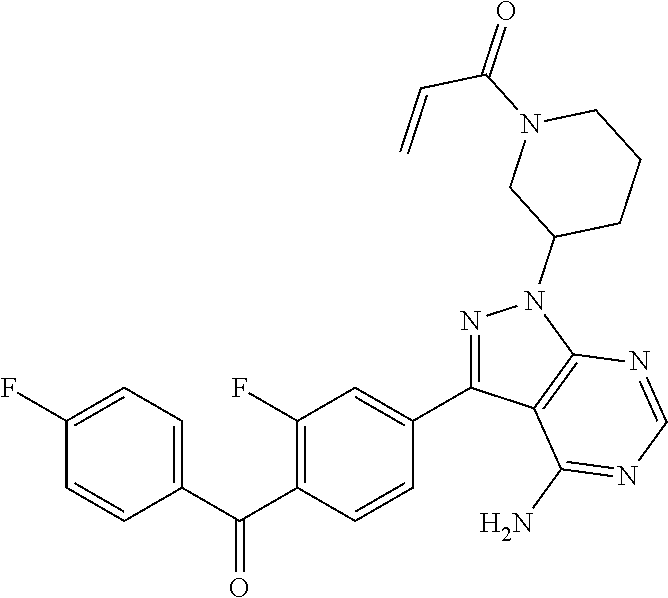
C1(F)=CC=C(C(C2=C(F)C=C(C3=NN(C4CCCN(C(=O)C=C)C4)C4=C3C(N)=NC=N4)C=C2)=O)C=C1
